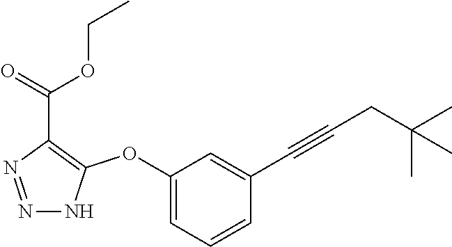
N1=NC(C(=O)OCC)=C(OC2=CC=CC(C#CCC(C)(C)C)=C2)N1
